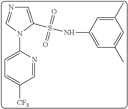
C1=C(N2C(S(NC3=CC(C)=CC(C)=C3)(=O)=O)=CN=C2)N=CC([CF3])=C1
